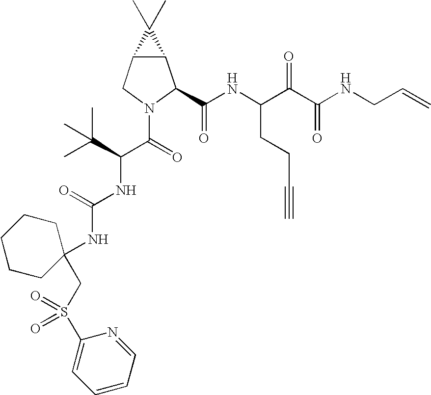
C12C(CN(C(C(NC(=O)NC3(CS(=O)(=O)C4=CC=CC=N4)CCCCC3)C(C)(C)C)=O)C1C(NC(C(C(NCC=C)=O)=O)CCC#C)=O)C2(C)C
